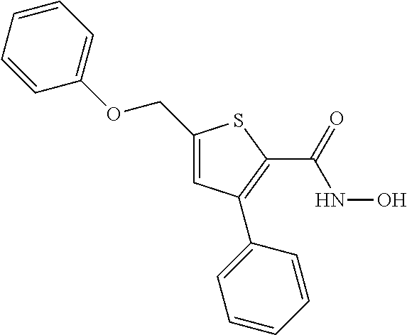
C1=CC=CC(OCC2=CC(C3=CC=CC=C3)=C(C(=O)NO)S2)=C1
